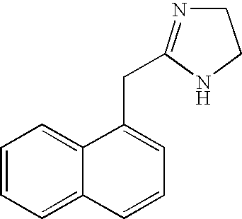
C1=CC=C2C(=C1)C(CC1=NCCN1)=CC=C2
